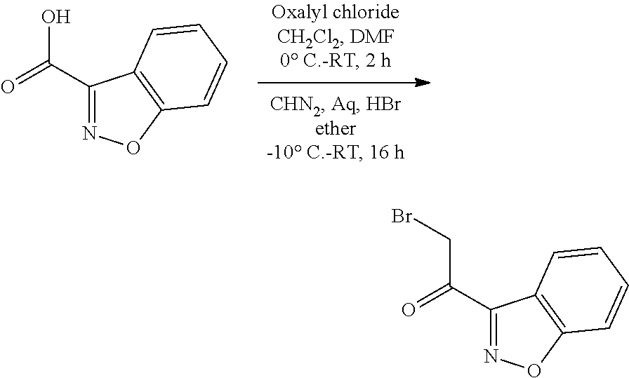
C1(C(=O)O)=NOC2=C1C=CC=C2.C1(C(=O)CBr)=NOC2=C1C=CC=C2
